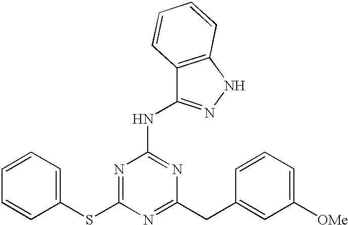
S(C1=NC(NC2=NNC3=C2C=CC=C3)=NC(CC2=CC([OMe])=CC=C2)=N1)C1=CC=CC=C1
